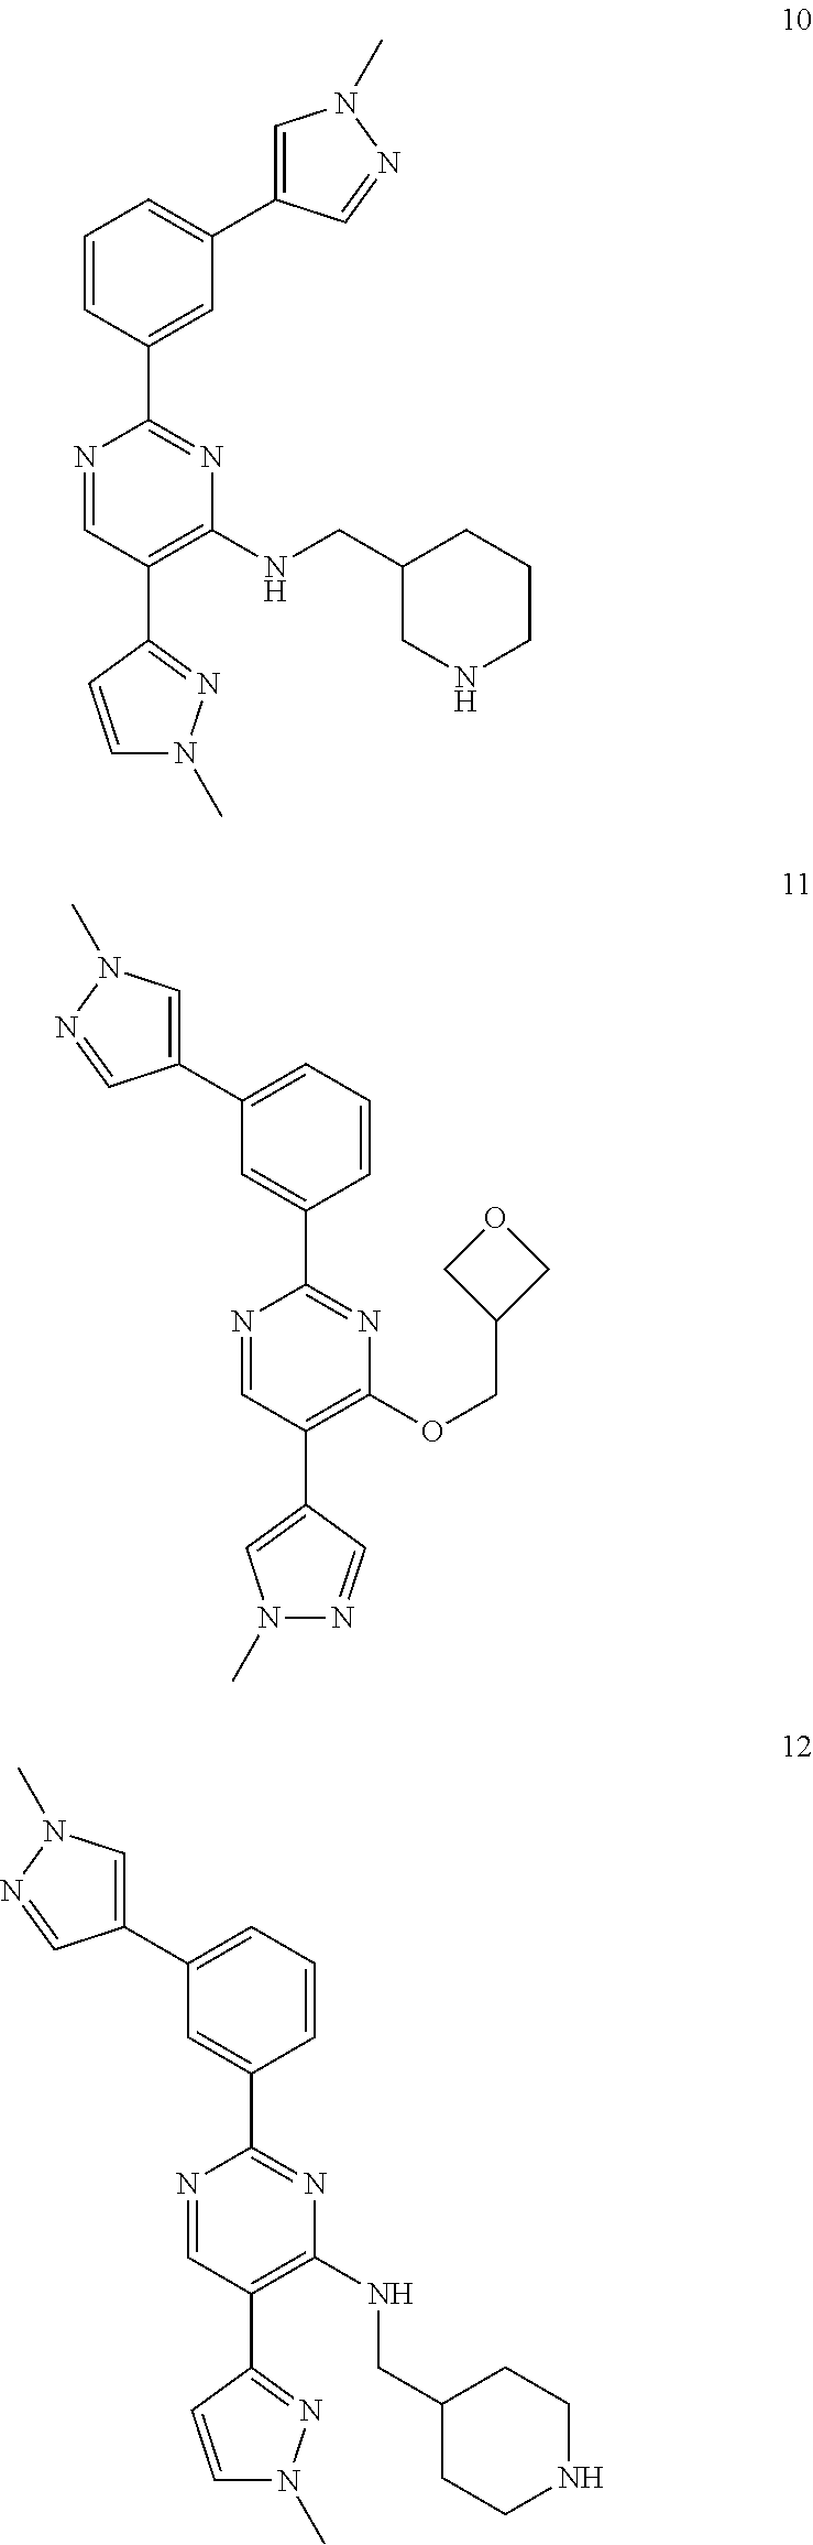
C1=C(C2=CC=CC(C3=NC(NCC4CCCNC4)=C(C4=NN(C)C=C4)C=N3)=C2)C=NN1C.C1=C(C2=CC=CC(C3=NC(OCC4COC4)=C(C4=CN(C)N=C4)C=N3)=C2)C=NN1C.C1=C(C2=CC=CC(C3=NC(NCC4CCNCC4)=C(C4=NN(C)C=C4)C=N3)=C2)C=NN1C
